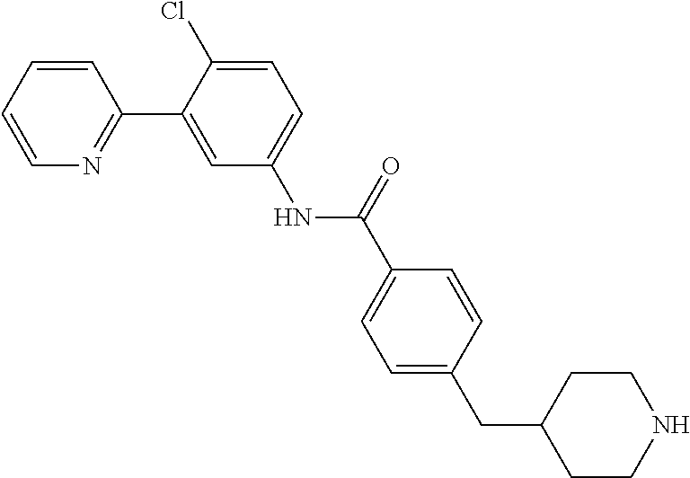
C1=C(Cl)C(C2=NC=CC=C2)=CC(NC(C2=CC=C(CC3CCNCC3)C=C2)=O)=C1
